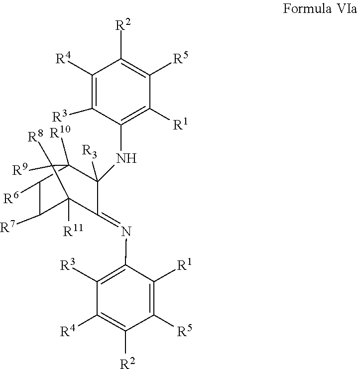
C1([R4])=C([R3])C(NC2([R3])C(=NC3=C([R3])C([R4])=C([R2])C([R5])=C3[R1])C3([R11])C([R7])C([R6])C2([R10])C3([R8])[R9])=C([R1])C([R5])=C1[R2]
